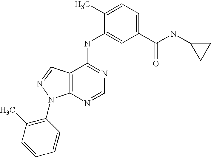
C12=C(C(NC3=CC(C(NC4CC4)=O)=CC=C3C)=NC=N1)C=NN2C1=C(C)C=CC=C1
